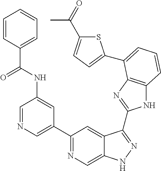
C1=NC=C(C2=NC=C3C(=C2)C(C2=NC4=C(N2)C=CC=C4C2=CC=C(C(=O)C)S2)=NN3)C=C1NC(C1=CC=CC=C1)=O
